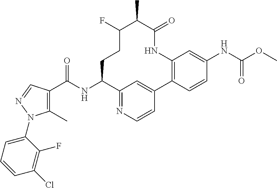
C1(C)=C(C(NC2C3=NC=CC(=C3)C3=C(NC(=O)C(C)C(F)CC2)C=C(NC(OC)=O)C=C3)=O)C=NN1C1=CC=CC(Cl)=C1F
